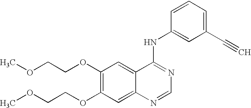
C1(OCCOC)=C(OCCOC)C=C2C(=C1)C(NC1=CC(C#C)=CC=C1)=NC=N2
